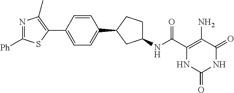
C(C1=C(N)C(=O)NC(=O)N1)(=O)NC1CCC(C2=CC=C(C3=C(C)N=C([Ph])S3)C=C2)C1
